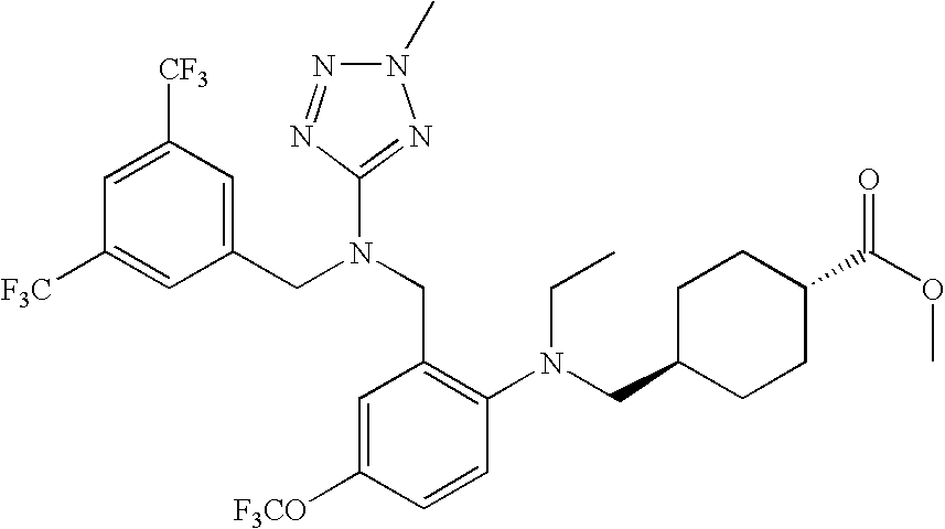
[F3C]C1=CC(CN(CC2=C(N(CC3CCC(C(OC)=O)CC3)CC)C=CC([F3CO])=C2)C2=NN(C)N=N2)=CC([CF3])=C1
